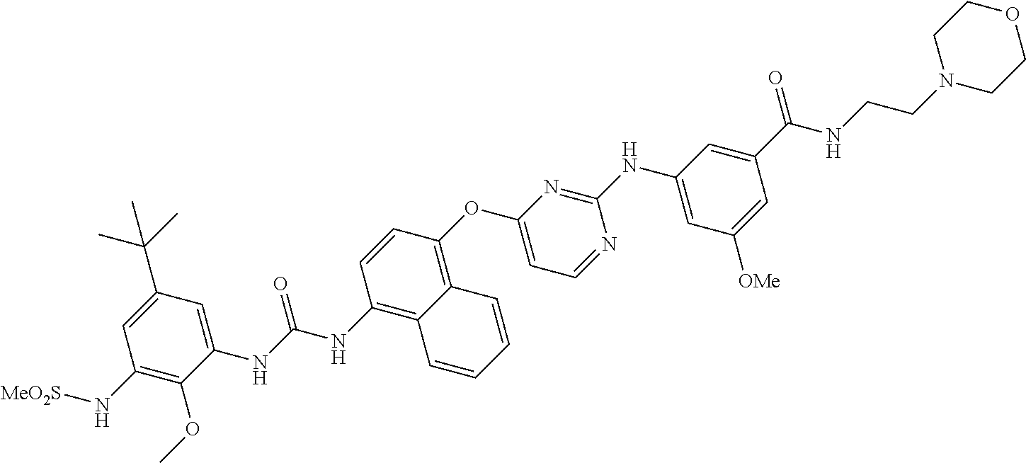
C1(NC(NC2=C3C(=C(OC4=CC=NC(NC5=CC([OMe])=CC(C(=O)NCCN6CCOCC6)=C5)=N4)C=C2)C=CC=C3)=O)=CC(C(C)(C)C)=CC(N[MeO2S])=C1OC
